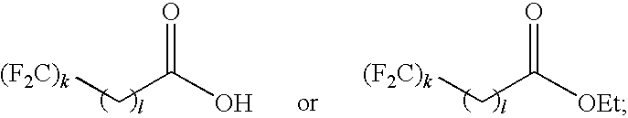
[(F2C)k]CC(O)=O.[(F2C)k]CC([OEt])=O
